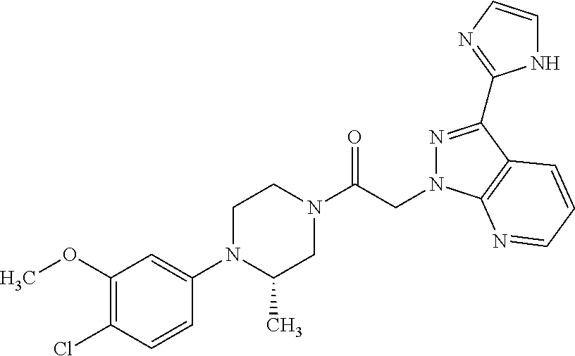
COC1=C(Cl)C=CC(N2C(C)CN(C(CN3N=C(C4=NC=CN4)C4=C3N=CC=C4)=O)CC2)=C1
